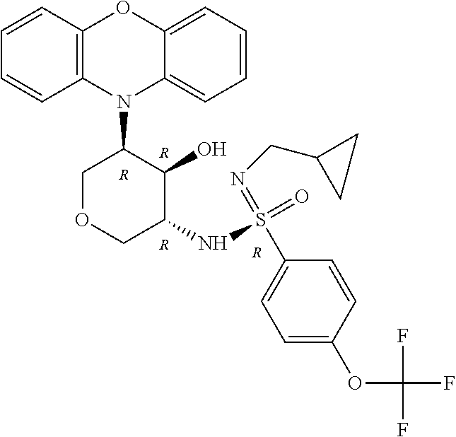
[R].[R].[R].N1(C2COCC(NS(C3=CC=C(OC(F)(F)F)C=C3)(=NCC3CC3)=O)C2O)C2=CC=CC=C2OC2=C1C=CC=C2.[R]
